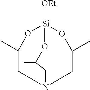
C1N2CC(C)O[Si]([OEt])(OC1C)OC(C)C2
